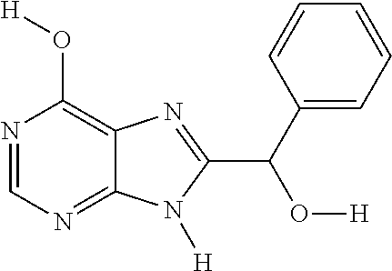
N1=CN=C2C(=C1O[H])N=C(C(C1=CC=CC=C1)O[H])N2[H]
